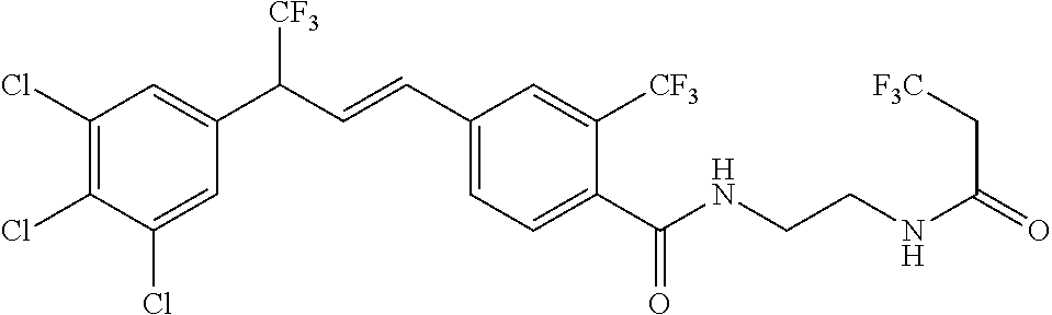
C1(Cl)=C(Cl)C(Cl)=CC(C(C=CC2=CC=C(C(NCCNC(=O)C[F3C])=O)C([CF3])=C2)[CF3])=C1
